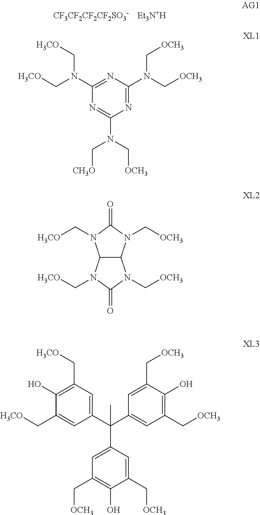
[CF3CF2CF2CF2SO3-].[Et3N+H].N1=C(N(C[OCH3])C[OCH3])N=C(N(C[H3CO])C[H3CO])N=C1N(C[CH3O])C[OCH3].C12C(N(C[OCH3])C(=O)N1C[H3CO])N(C[OCH3])C(=O)N2C[H3CO].C1(C[OCH3])=CC(C(C)(C2=CC(C[H3CO])=C(O)C(C[H3CO])=C2)C2=CC(C[OCH3])=C(O)C(C[OCH3])=C2)=CC(C[OCH3])=C1O
